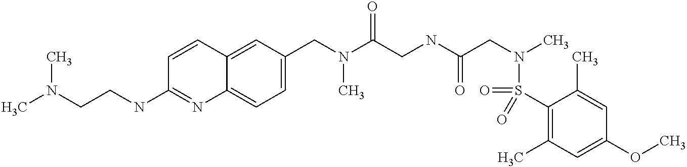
C1(CN(C(CNC(CN(C)S(C2=C(C)C=C(OC)C=C2C)(=O)=O)=O)=O)C)=CC=C2C(=C1)C=CC(NCCN(C)C)=N2
